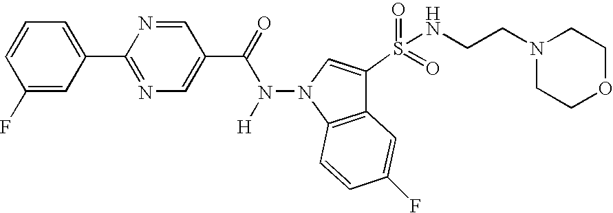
C1(F)=CC(C2=NC=C(C(=O)N(N3C4=C(C(S(=O)(=O)NCCN5CCOCC5)=C3)C=C(F)C=C4)[H])C=N2)=CC=C1
